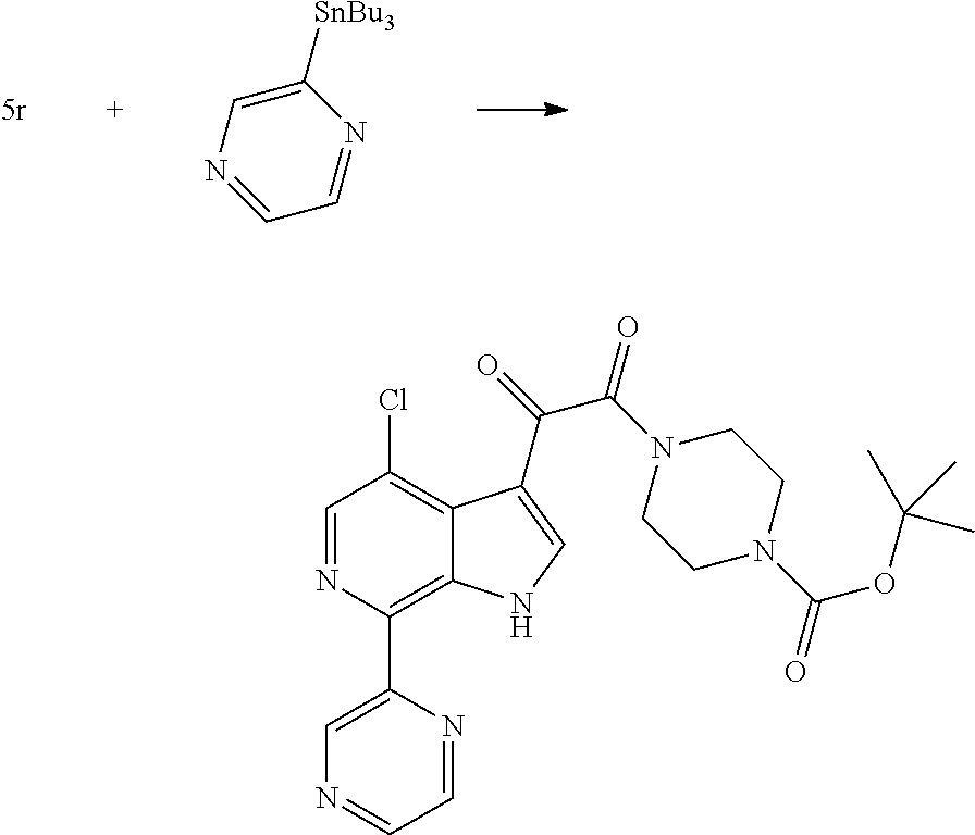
C1([SnBu3])=CN=CC=N1.C1=NC(C2=CN=CC=N2)=C2C(=C1Cl)C(C(=O)C(N1CCN(C(OC(C)(C)C)=O)CC1)=O)=CN2
